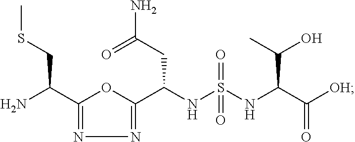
C1(C(N)CSC)=NN=C(C(NS(NC(C([OH])=O)C(O)C)(=O)=O)CC(N)=O)O1
